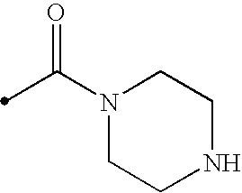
N1(C(=O)C)CCNCC1
